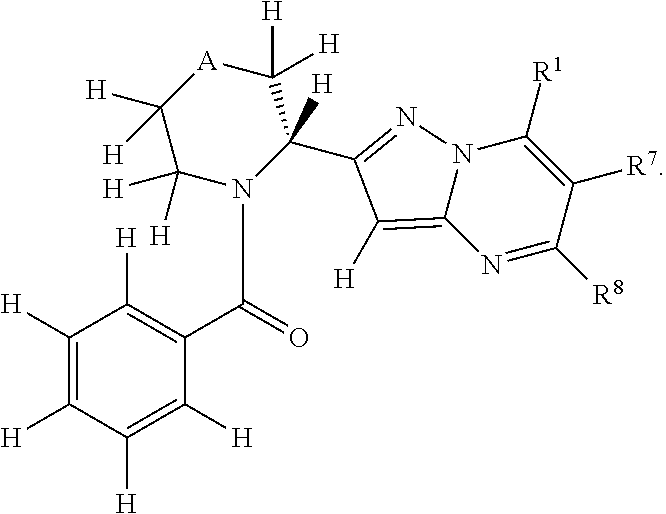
N12C(=C([H])C(C3([H])N(C(C4=C([H])C([H])=C([H])C([H])=C4[H])=O)C([H])([H])C([H])([H])[A]C3([H])[H])=N1)N=C([R8])C([R7])=C2[R1]
